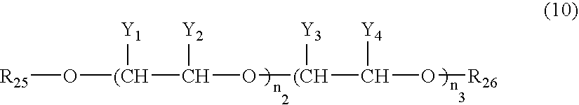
[R25]O[(CH](C(O[(CH](C(O[R26])[Y4])[Y3])[Y2])[Y1]
